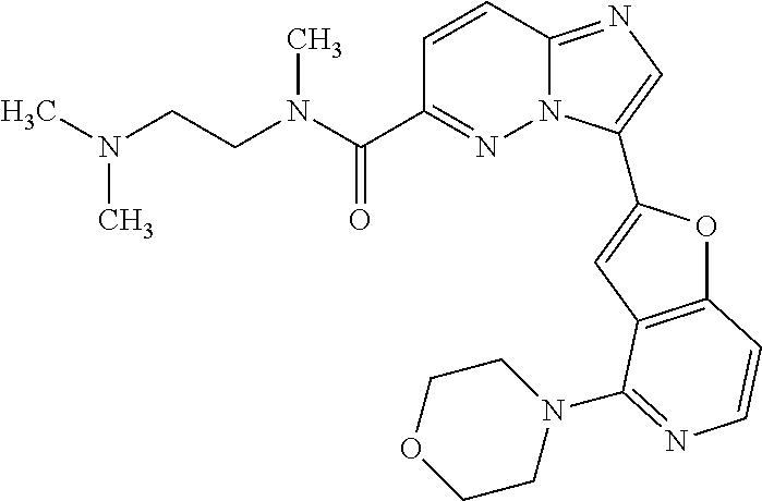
C1=CC2=NC=C(C3=CC4=C(O3)C=CN=C4N3CCOCC3)N2N=C1C(N(CCN(C)C)C)=O
